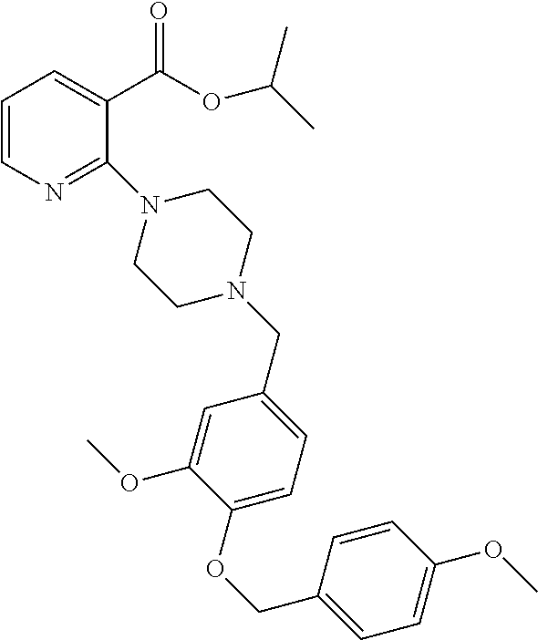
C1=CN=C(N2CCN(CC3=CC=C(OCC4=CC=C(OC)C=C4)C(OC)=C3)CC2)C(C(=O)OC(C)C)=C1
